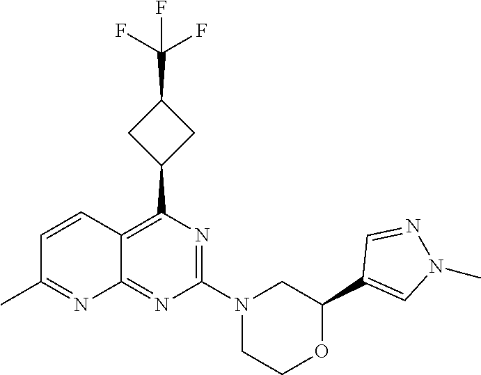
N1=C(N2CC(C3=CN(C)N=C3)OCC2)N=C2C(=C1C1CC(C(F)(F)F)C1)C=CC(C)=N2
